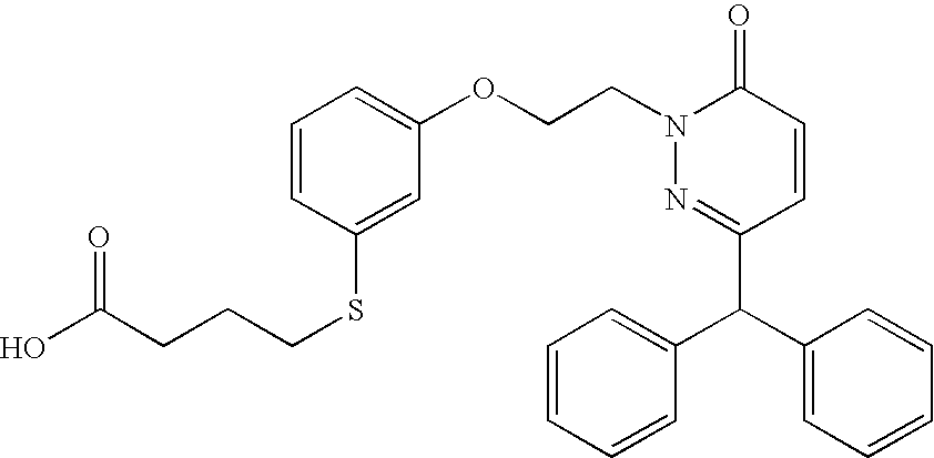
C(CN1C(=O)C=CC(C(C2=CC=CC=C2)C2=CC=CC=C2)=N1)OC1=CC=CC(SCCCC(O)=O)=C1
